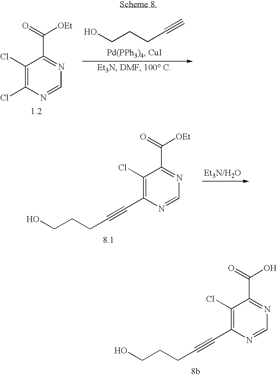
C1(Cl)=C(C#CCCCO)N=CN=C1C(=O)O.C1(Cl)=C(Cl)N=CN=C1C(=O)[OEt].OCCCC#C.C1(Cl)=C(C#CCCCO)N=CN=C1C(=O)[OEt]
